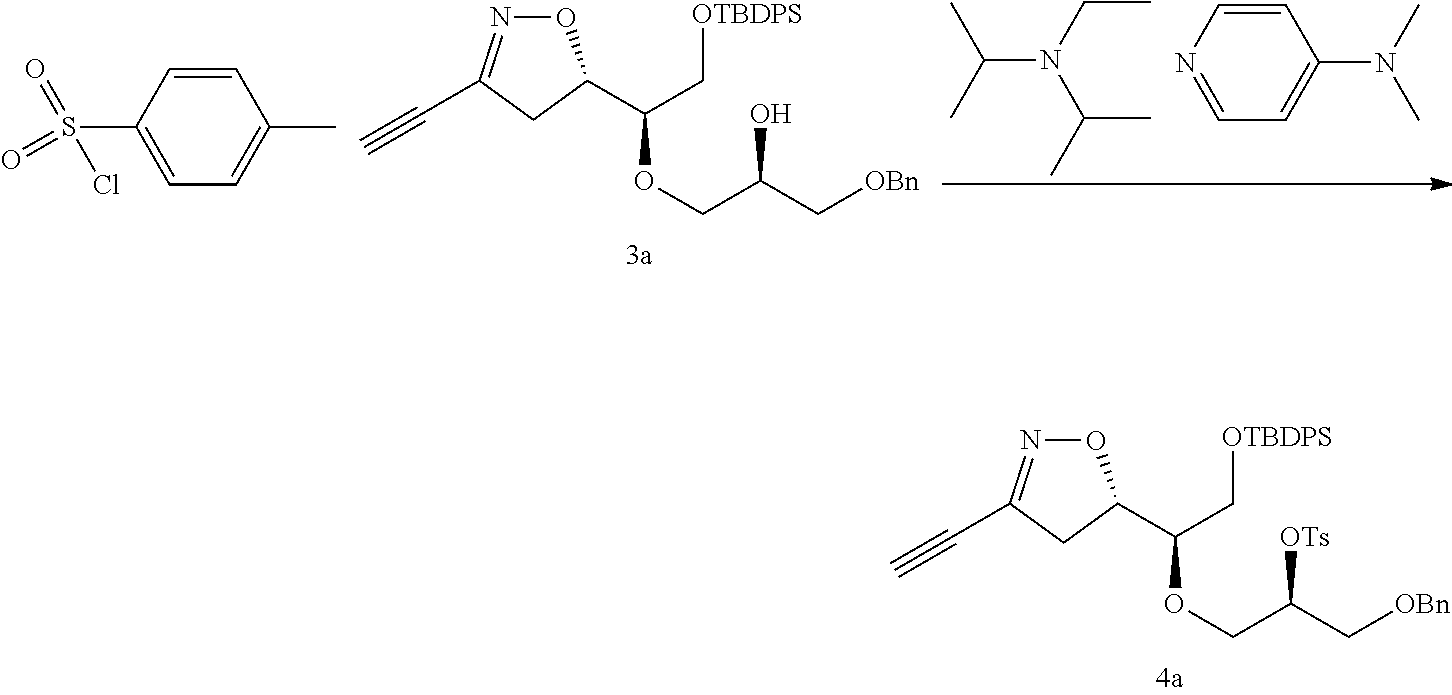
O1N=C(C#C)CC1C(C[OTBDPS])OCC(C[OBn])[OTs].O1N=C(C#C)CC1C(C[OTBDPS])OCC(C[OBn])O.C(N(CC)C(C)C)(C)C.C1=CN=CC=C1N(C)C.C1=CC(S(=O)(Cl)=O)=CC=C1C
